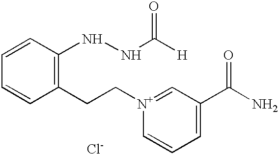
[Cl-].C1=CC(CC[N+]2=CC(C(N)=O)=CC=C2)=C(NNC([H])=O)C=C1
